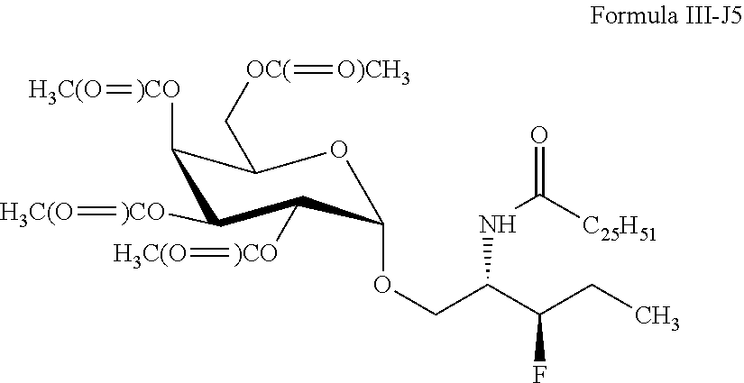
C(C(C(CC)F)NC(=O)[C25H51])OC1OC(C[OC(]=[O)CH3])C([)CO]=[H3C(O])C([)CO]=[H3C(O])C1[)CO]=[H3C(O]
